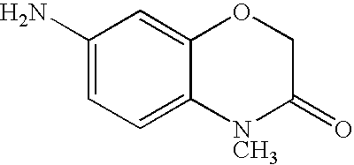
NC1=CC=C2C(=C1)OCC(=O)[NCH3]2
